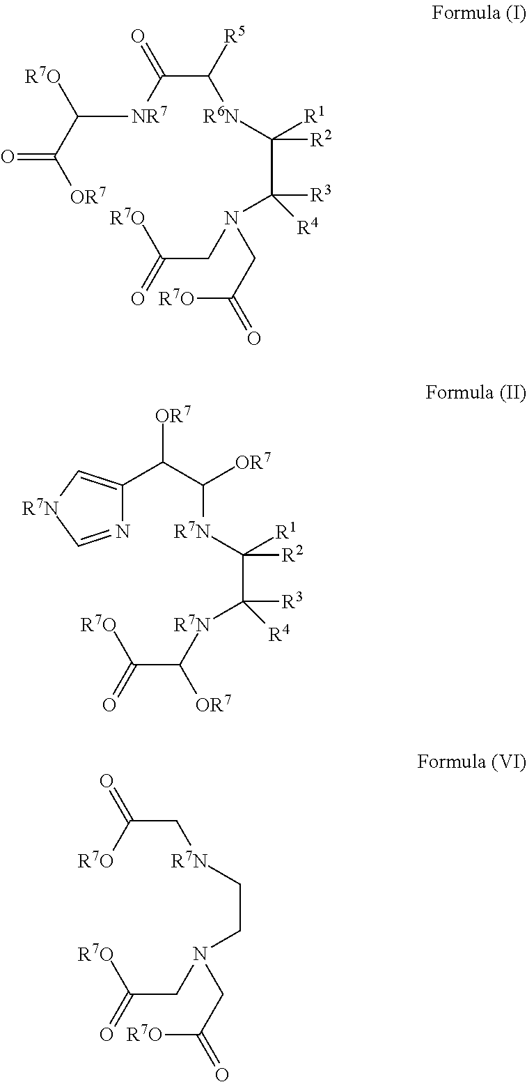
O=C(C([R7O])[NR7]C(C([R5])[R6N]C(C(N(CC([R7O])=O)CC([R7O])=O)([R3])[R4])([R2])[R1])=O)[OR7].[R7N](C([OR7])C([OR7])C1=C[R7N]C=N1)C(C([R7N]C(C([R7O])=O)[OR7])([R3])[R4])([R2])[R1].[R7O]C(C[R7N]CCN(CC([R7O])=O)CC([R7O])=O)=O
